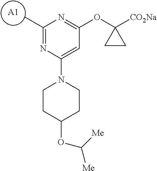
C1(C)=NC(N2CCC(OC([Me])[Me])CC2)=CC(OC2([CO2Na])CC2)=N1.[A1]
